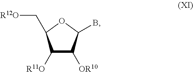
C1([R11O])C([OR10])C(B)OC1C[R12O]
